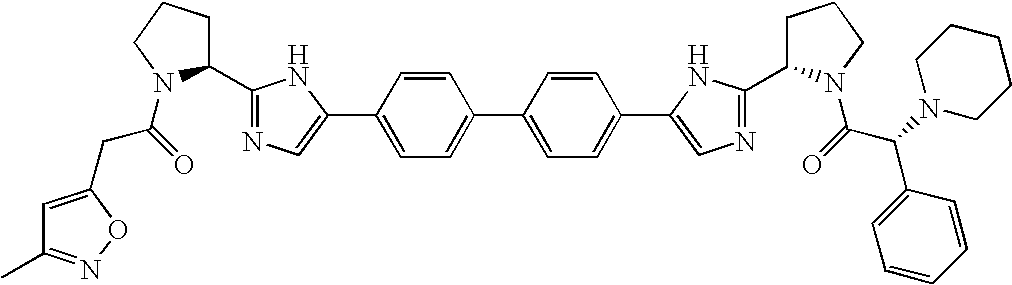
C(=O)(N1C(C2=NC=C(C3=CC=C(C4=CC=C(C5=CN=C(C6CCCN6C(C(C6=CC=CC=C6)N6CCCCC6)=O)N5)C=C4)C=C3)N2)CCC1)CC1=CC(C)=NO1
